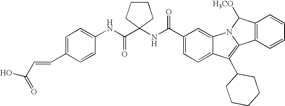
C1(C(NC2(C(NC3=CC=C(C=CC(O)=O)C=C3)=O)CCCC2)=O)=CC=C2C(=C1)N1C(=C2C2CCCCC2)C2=C(C1[H3CO])C=CC=C2
